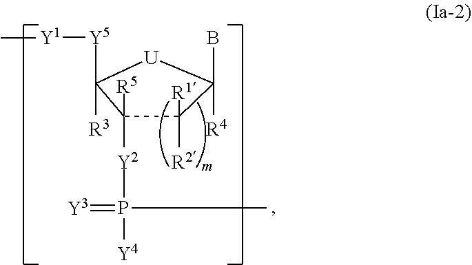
C1([R1])([R2])C([R5])([Y2]P([Y4])(=[Y3])C)C([R3])([Y5][Y1]C)[U]C1(B)[R4]
